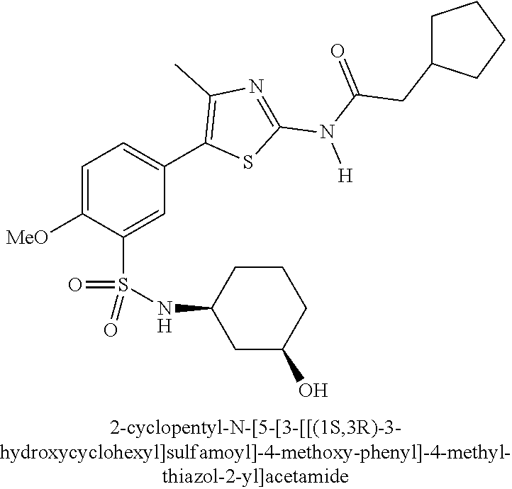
C1=C([OMe])C(S(NC2CC(O)CCC2)(=O)=O)=CC(C2=C(C)N=C(N(C(CC3CCCC3)=O)[H])S2)=C1
